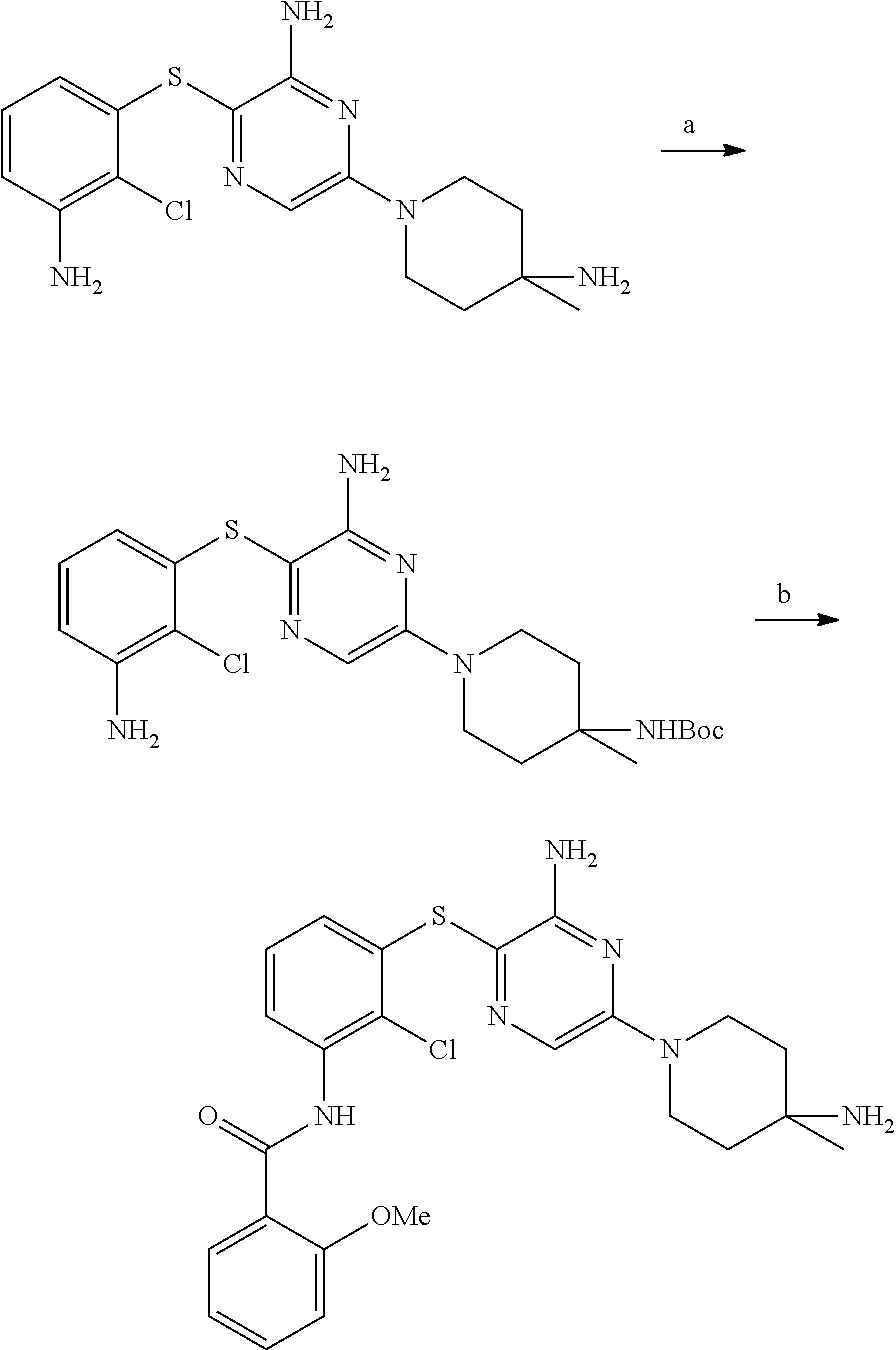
C1(SC2=CC=CC(N)=C2Cl)=NC=C(N2CCC(C)(N)CC2)N=C1N.C1(SC2=CC=CC(N)=C2Cl)=NC=C(N2CCC(C)([NHBoc])CC2)N=C1N.C1(SC2=CC=CC(NC(C3=CC=CC=C3[OMe])=O)=C2Cl)=NC=C(N2CCC(C)(N)CC2)N=C1N
